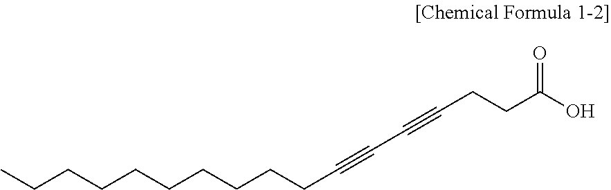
CCCCCCCCCCC#CC#CCCC(O)=O
